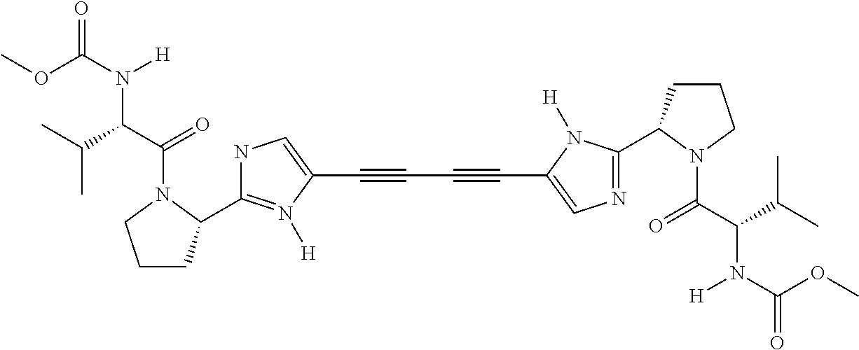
COC(N([H])C(C(=O)N1C(C2=N([H])C(C#CC#CC3=CN=C(C4CCCN4C(C(C(C)C)N(C(OC)=O)[H])=O)N3[H])=CN2)CCC1)C(C)C)=O
